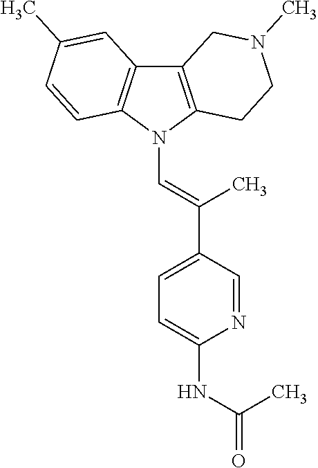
C12=C(N(C=C(C3=CC=C(NC(=O)C)N=C3)C)C3=C1C=C(C)C=C3)CCN(C)C2
